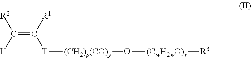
C(=C([R1])[T][(CH2)p(CO)y]O[(CwH2wO)v][R3])([H])[R2]
